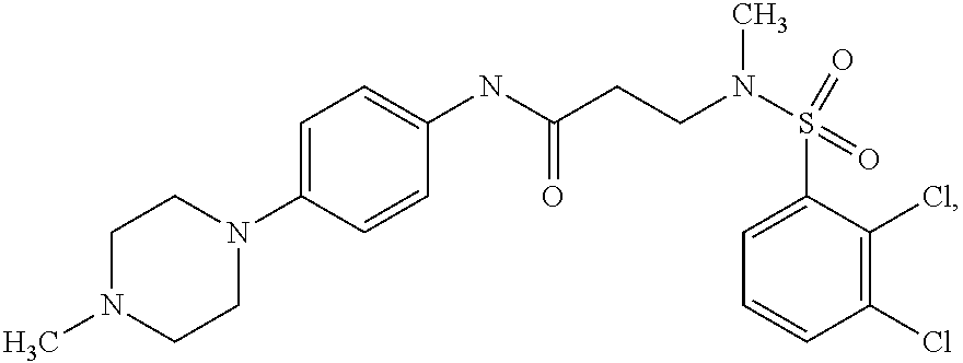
C1(NC(CCN(S(C2=CC=CC(Cl)=C2Cl)(=O)=O)C)=O)=CC=C(N2CCN(C)CC2)C=C1
